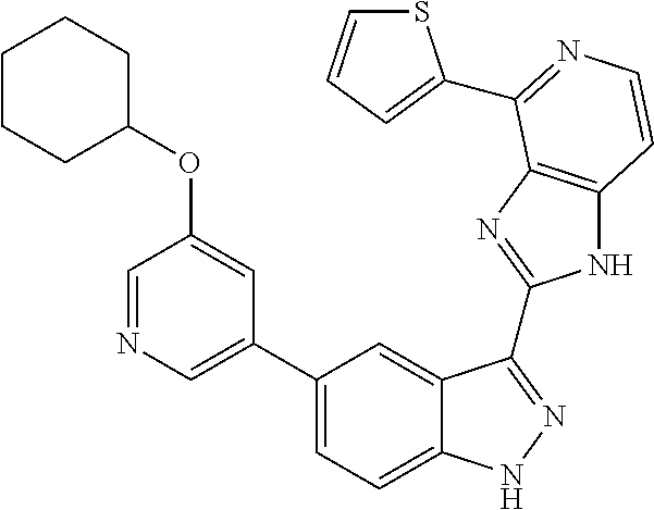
C1(C2=CN=CC(OC3CCCCC3)=C2)=CC=C2C(=C1)C(C1=NC3=C(N1)C=CN=C3C1=CC=CS1)=NN2
